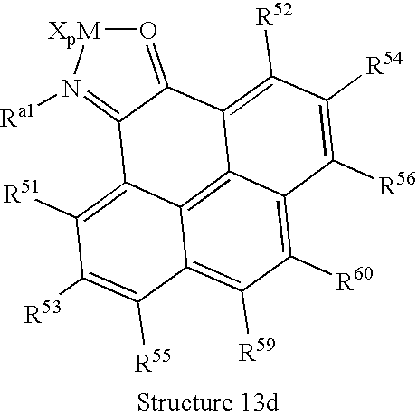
C12=C([R59])C([R60])=C3C4=C1C(=C([R51])C([R53])=C2[R55])C1=N([Ra1])[XpM]O=C1C4=C([R52])C([R54])=C3[R56]
